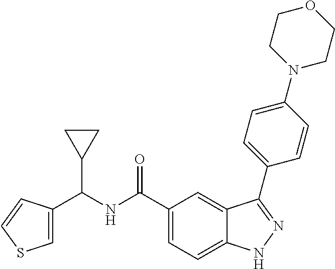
C1=C(C(NC(C2=CC=C3C(=C2)C(C2=CC=C(N4CCOCC4)C=C2)=NN3)=O)C2CC2)C=CS1
